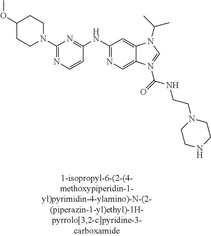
N1(C2=NC=CC(NC3=NC=C4C(=C3)N(C(C)C)C=N4C(NCCN3CCNCC3)=O)=N2)CCC(OC)CC1
